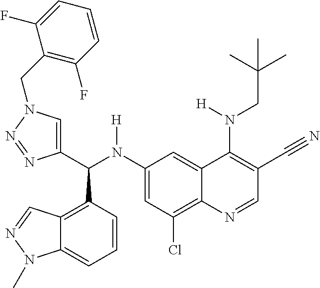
C1(N(C(C2=CN(CC3=C(F)C=CC=C3F)N=N2)C2=C3C(=CC=C2)N(C)N=C3)[H])=CC(Cl)=C2C(=C1)C(N(CC(C)(C)C)[H])=C(C#N)C=N2
